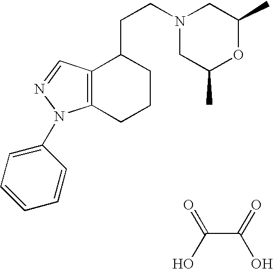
C12=C(N(C3=CC=CC=C3)N=C1)CCCC2CCN1CC(C)OC(C)C1.C(C(=O)O)(O)=O
